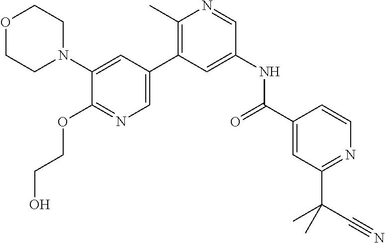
C1(N2CCOCC2)=CC(C2=C(C)N=CC(NC(C3=CC(C(C#N)(C)C)=NC=C3)=O)=C2)=CN=C1OCCO
